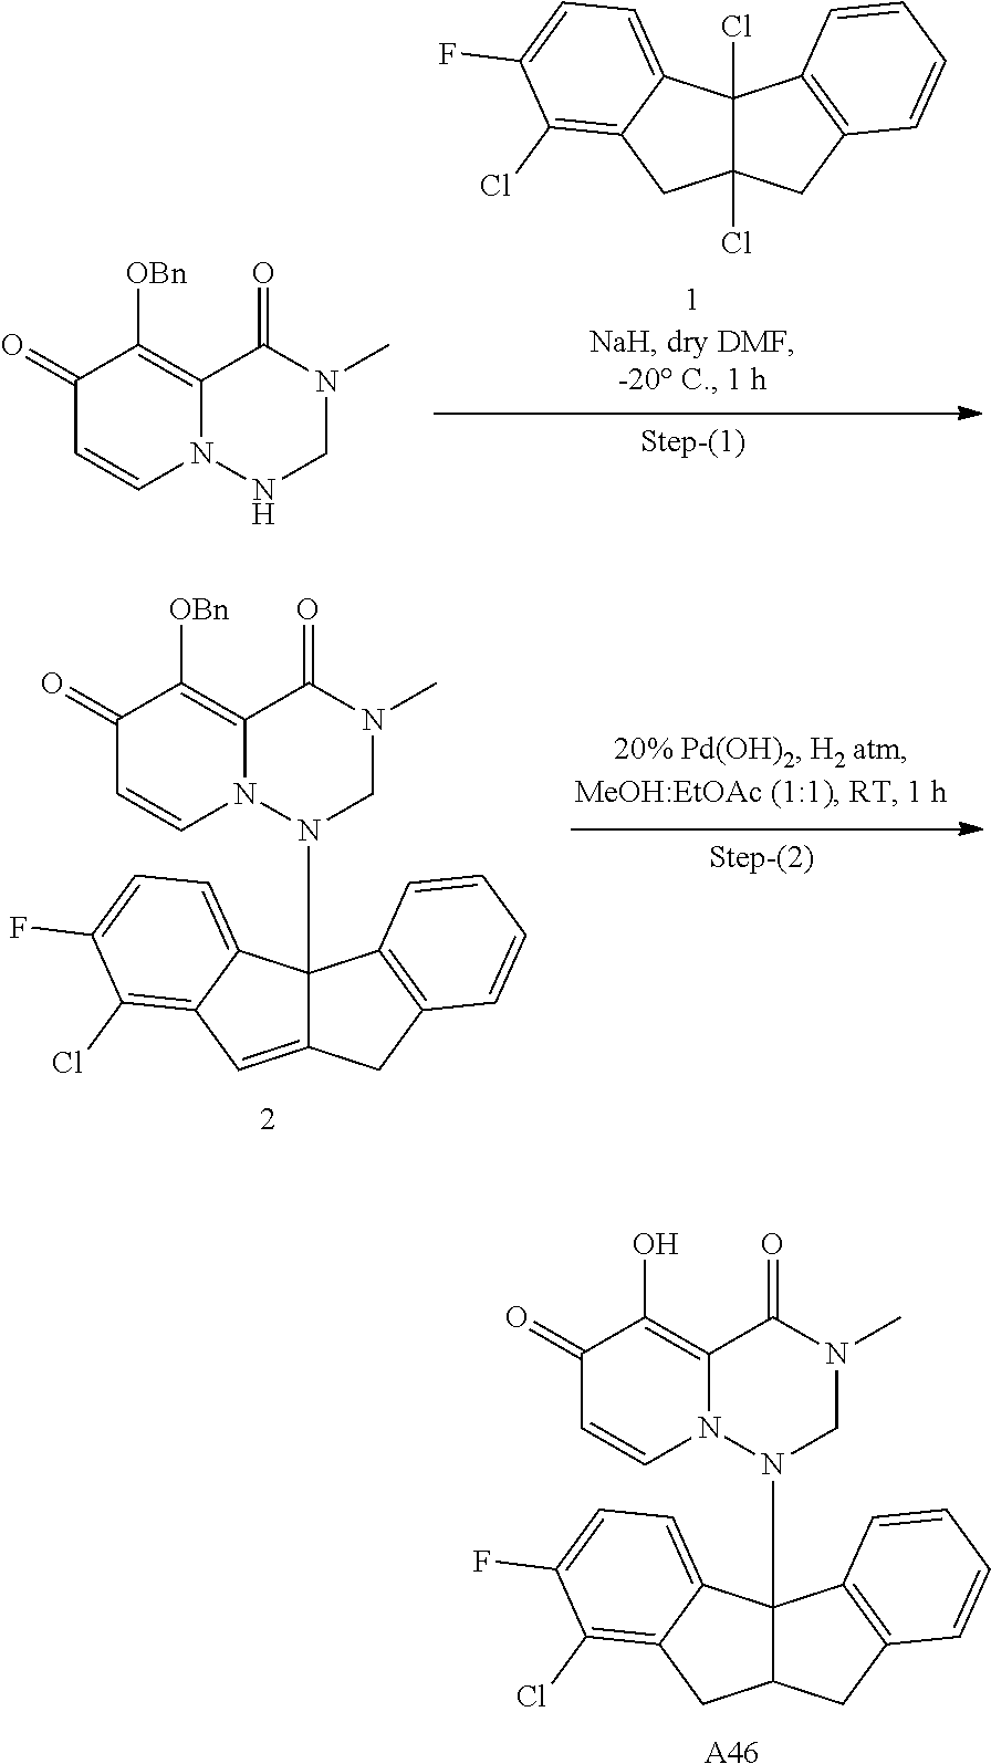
C12(Cl)C(Cl)(CC3=C1C=CC=C3)CC1=C(Cl)C(F)=CC=C21.C1(=O)C=CN2C(=C1[OBn])C(=O)N(C)CN2.C1(=O)C=CN2C(=C1[OBn])C(=O)N(C)CN2C12C(=CC3=C(Cl)C(F)=CC=C13)CC1=C2C=CC=C1.C1(=O)C=CN2C(=C1O)C(=O)N(C)CN2C12C(CC3=C(Cl)C(F)=CC=C13)CC1=C2C=CC=C1.[A46]
